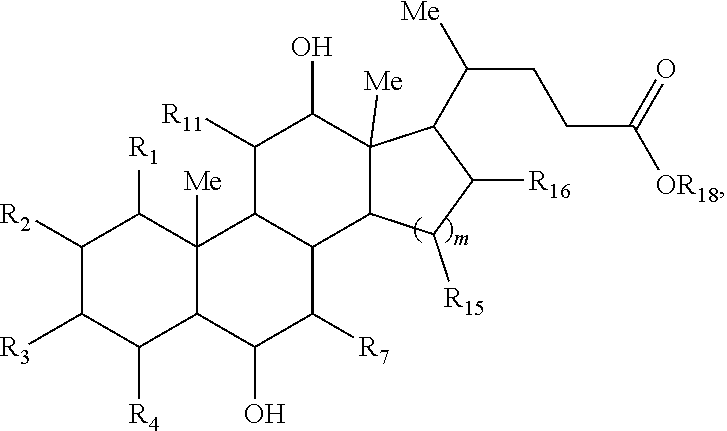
C1([R4])C2C(O)C([R7])C3C(C2([Me])C([R1])C([R2])C1[R3])C([R11])C(O)C1([Me])C3C([R15])C([R16])C1C(CCC([OR18])=O)[Me]
